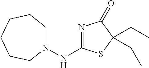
N1=C(NN2CCCCCC2)SC(CC)(CC)C1=O
